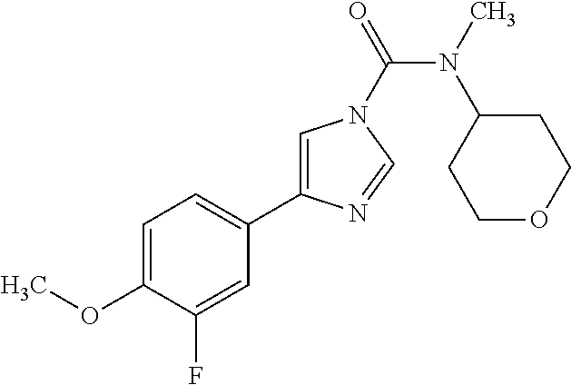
C1=C(OC)C(F)=CC(C2=CN(C(N(C3CCOCC3)C)=O)C=N2)=C1
